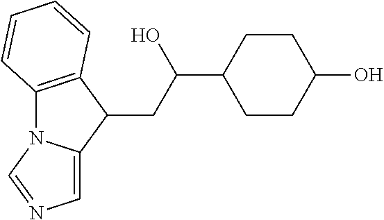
C12=C(C(CC(C3CCC(O)CC3)O)C3=CN=CN13)C=CC=C2
